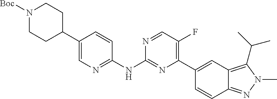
C1(C2CCN([Boc])CC2)=CN=C(NC2=NC(C3=CC4=C(C(C)C)N(C)N=C4C=C3)=C(F)C=N2)C=C1
